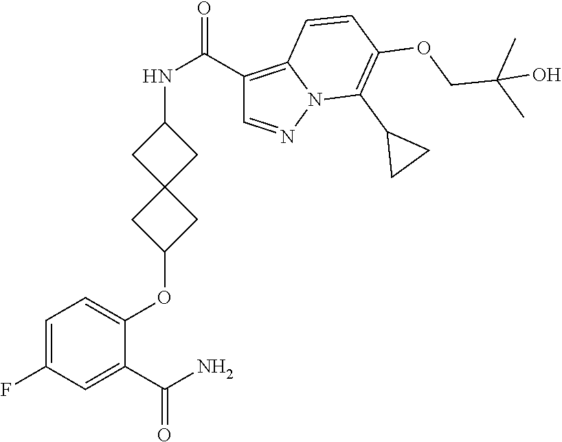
C1=C(F)C=C(C(N)=O)C(OC2CC3(C2)CC(NC(=O)C2=C4N(N=C2)C(C2CC2)=C(OCC(C)(C)O)C=C4)C3)=C1
